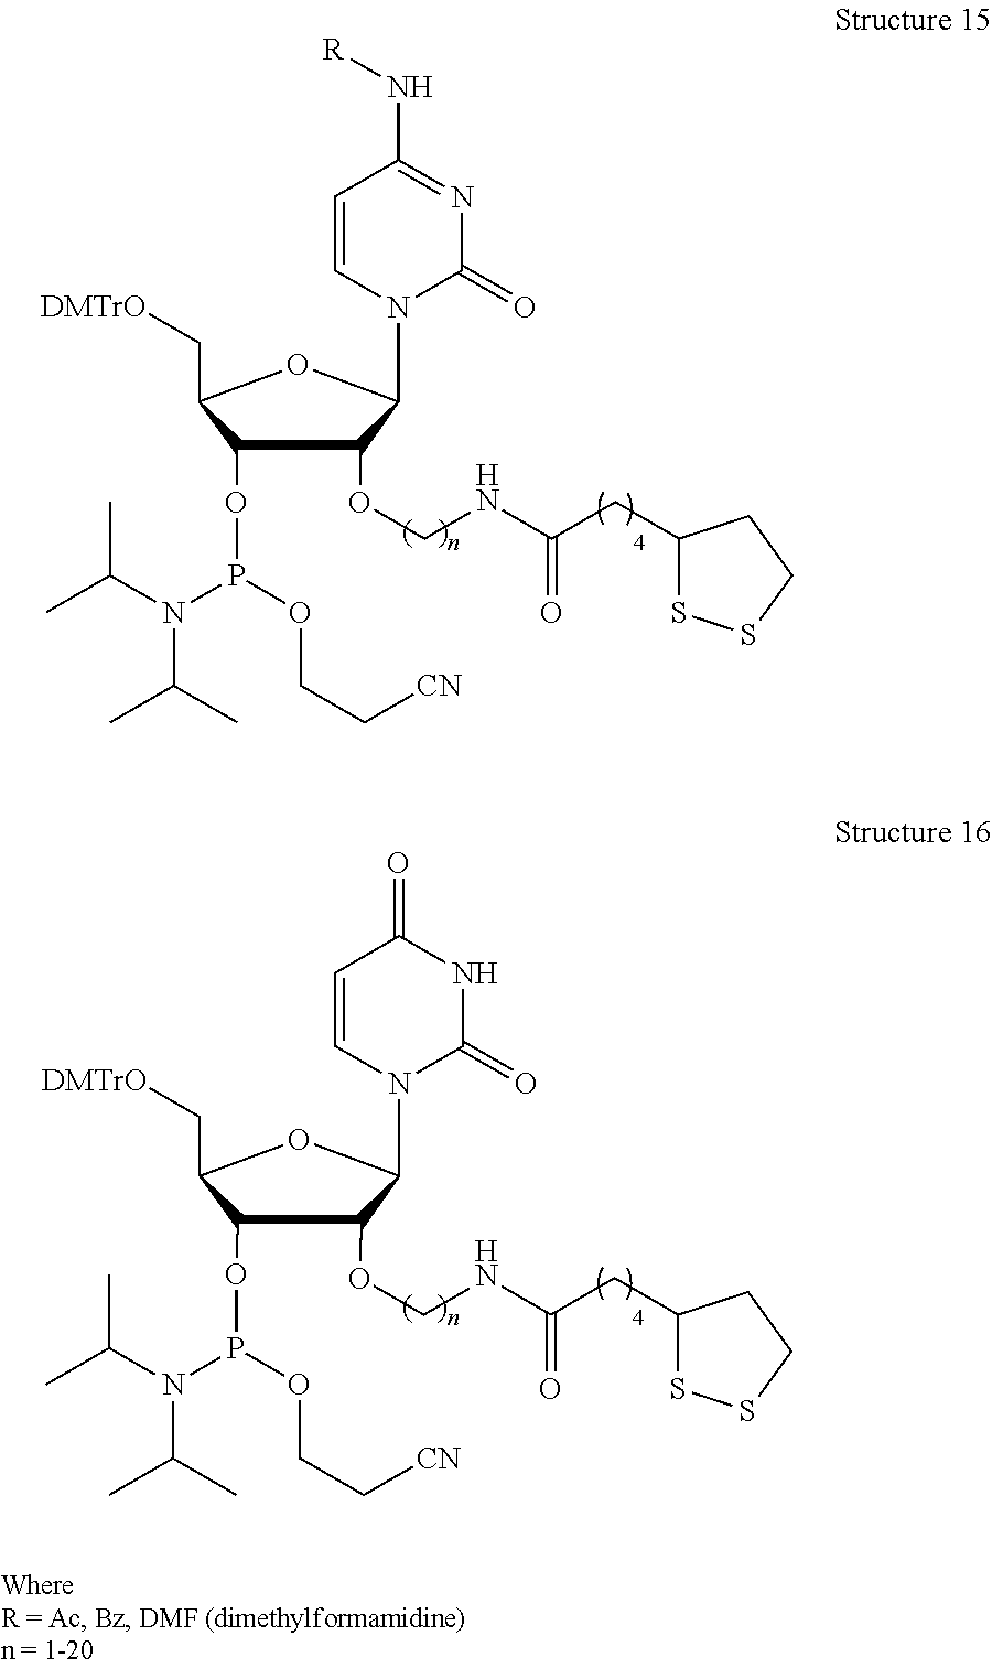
N1=C(N[R])C=CN(C2C(OCNC(CC3SSCC3)=O)C(OP(N(C(C)C)C(C)C)OCC[CN])C(C[DMTrO])O2)C1=O.N1C(=O)N(C2C(OCNC(CC3SSCC3)=O)C(OP(N(C(C)C)C(C)C)OCC[CN])C(C[DMTrO])O2)C=CC1=O
